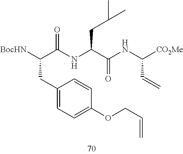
C1(CC(C(NC(C(NC([CO2Me])C=C)=O)CC(C)C)=O)[BocHN])=CC=C(OCC=C)C=C1
